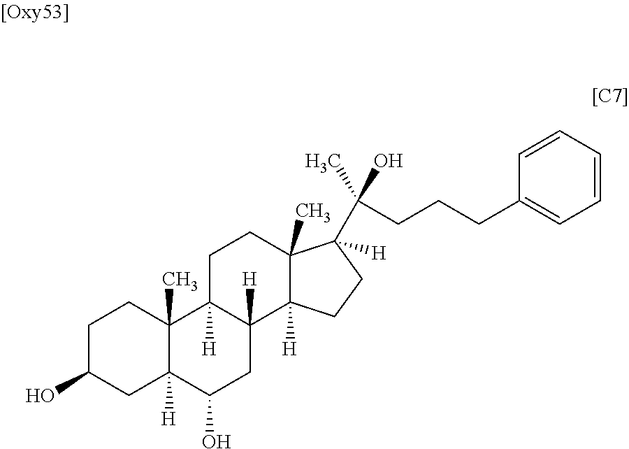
C1C(O)CC2([H])C(C)(C1)C1([H])C([H])(CC2O)C2([H])C(C)(CC1)C([H])(C(C)(CCCC1=CC=CC=C1)O)CC2
